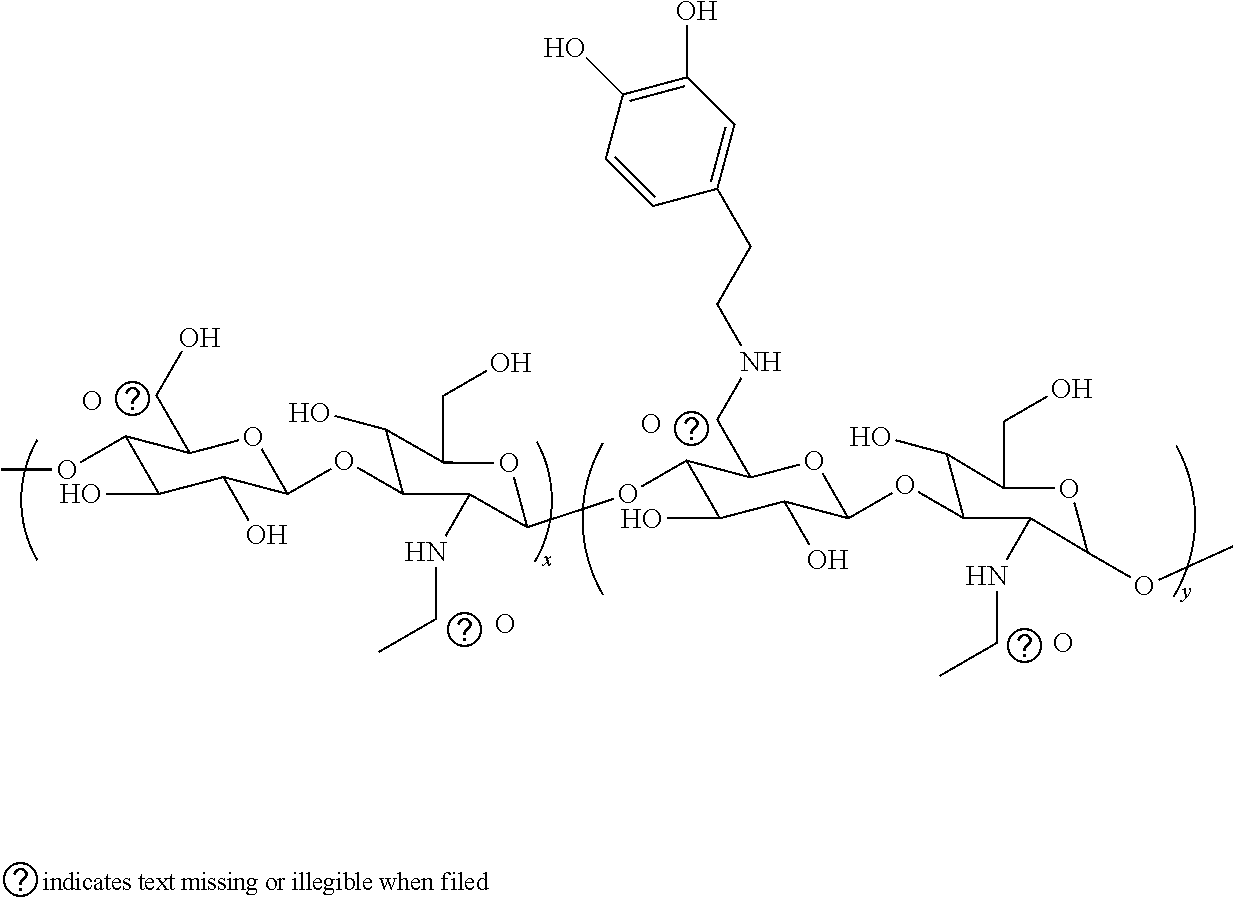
O.O.O.C1(OC)C(O)C(O)C(OC2C(O)C(CO)OC(OC3C(O)C(O)C(OC4C(O)C(CO)OC(OC)C4NCC)OC3CNCCC3=CC(O)=C(O)C=C3)C2NCC)OC1CO.O
